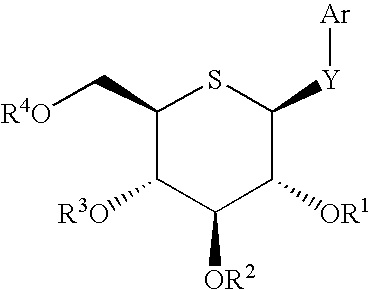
C1(C[R4O])C([R3O])C([OR2])C([OR1])C([Y][Ar])S1
